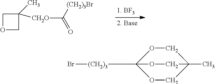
C1OCC1(C)[CH2O]C([(CH2)3Br])=O.Br[(CH2)3]CC12OCC(C)(CO1)CO2
